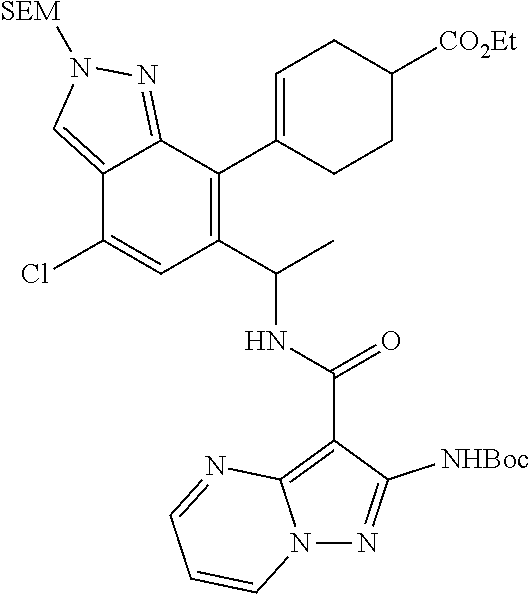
N12N=C([NHBoc])C(C(NC(C3=C(C4=CCC([CO2Et])CC4)C4=NN([SEM])C=C4C(Cl)=C3)C)=O)=C1N=CC=C2
